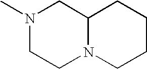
N1(C)CCN2C(C1)CCCC2
